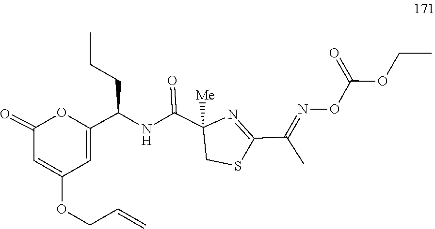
N1=C(C(C)=NOC(OCC)=O)SCC1(C(NC(C1=CC(OCC=C)=CC(=O)O1)CCC)=O)[Me]
